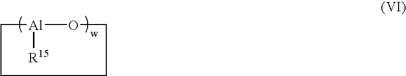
C1[Al]([R15])OCCC1
